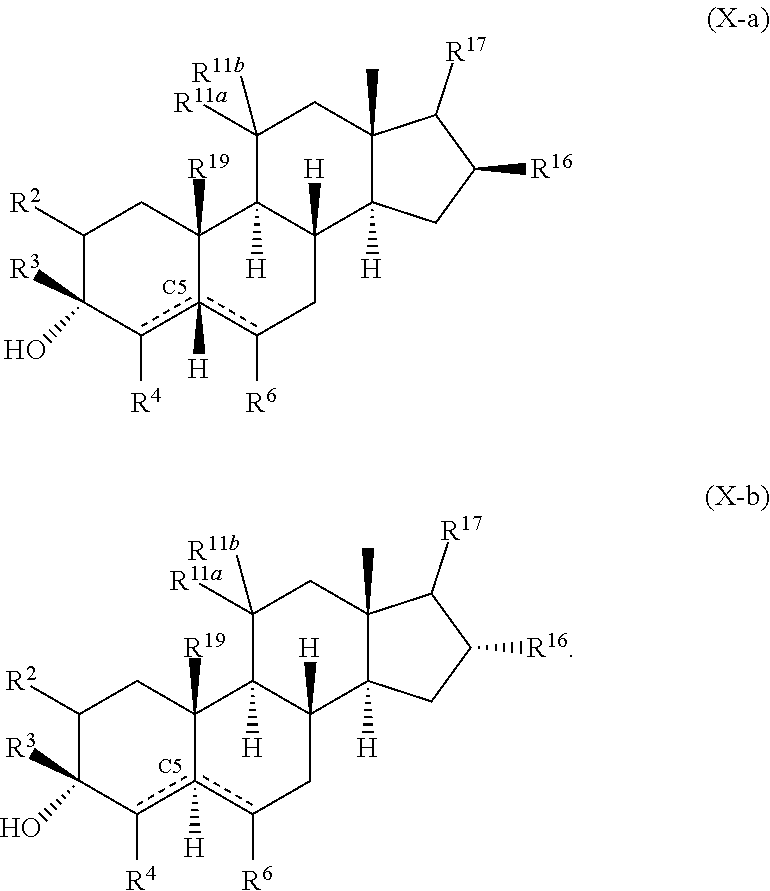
C1([R2])C([R3])(O)c([R4])c2([H])c([R6])CC3([H])C([H])(C2([R19])C1)C([R11a])([R11b])CC1(C)C3([H])CC([R16])C1[R17].[C5].C1([R2])C([R3])(O)c([R4])c2([H])c([R6])CC3([H])C([H])(C2([R19])C1)C([R11a])([R11b])CC1(C)C3([H])CC([R16])C1[R17].[C5]
